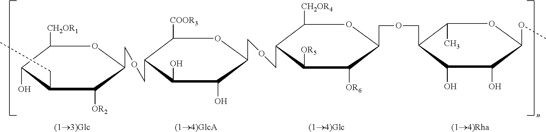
C1([CH2OR1])C(O)C(CC)C([OR2])C(COCC2C([COOR3])OC(COCC3C([CH2OR4])OC(COCC4C(C)OC(OC)C(O)C4O)C([OR6])C3[OR5])C(O)C2O)O1
